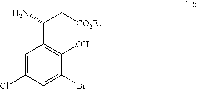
NC(C1=C(O)C(Br)=CC(Cl)=C1)C[CO2Et]
